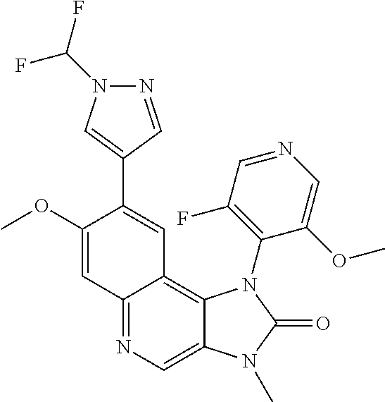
C12=NC=C3C(=C1C=C(C1=CN(C(F)F)N=C1)C(OC)=C2)N(C1=C(F)C=NC=C1OC)C(=O)N3C
